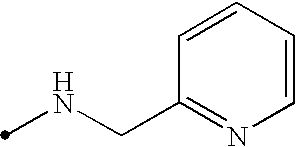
N(CC1=NC=CC=C1)C
